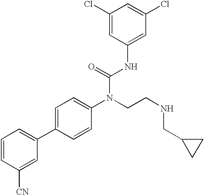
C1=CC([CN])=CC(C2=CC=C(N(CCNCC3CC3)C(=O)NC3=CC(Cl)=CC(Cl)=C3)C=C2)=C1
